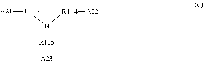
[A21][R113]N([R115][A23])[R114][A22]
